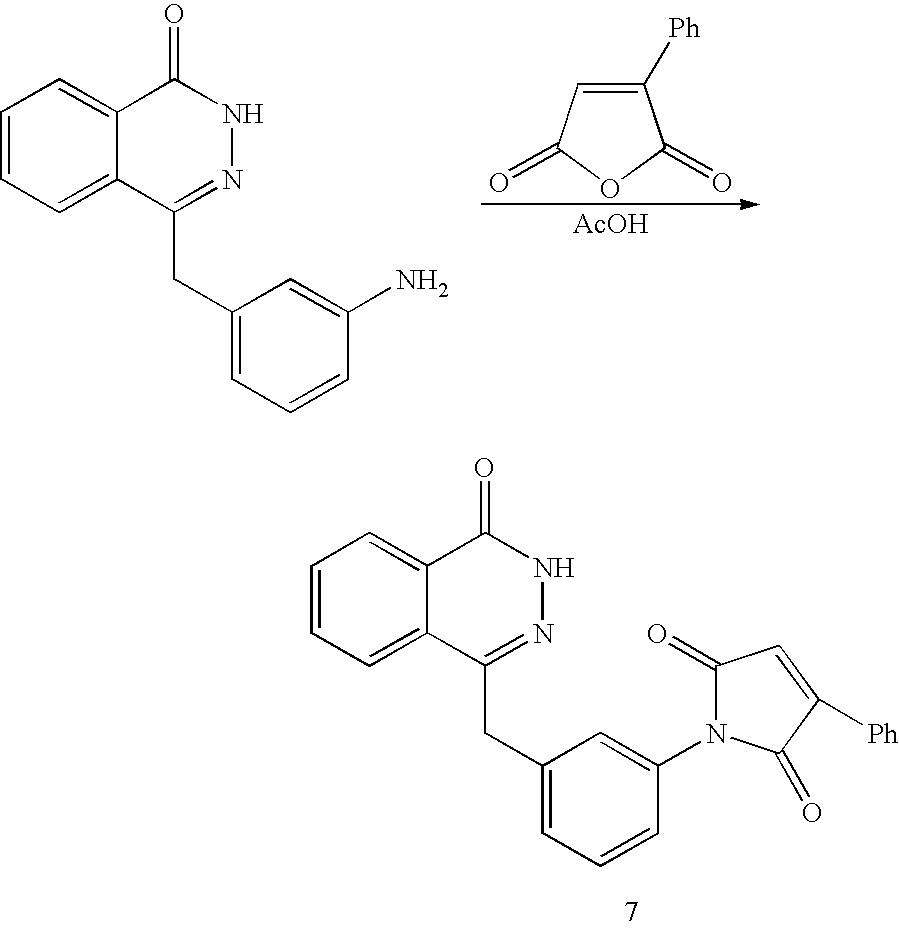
C1=CC=C2C(=C1)C(=O)NN=C2CC1=CC=CC(N)=C1.C1([Ph])=CC(=O)OC1=O.[AcOH].C1=CC=C2C(=C1)C(=O)NN=C2CC1=CC=CC(N2C(=O)C=C([Ph])C2=O)=C1
